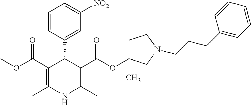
C1=CC(C2C(C(=O)OC)=C(C)NC(C)=C2C(=O)OC2(C)CCN(CCCC3=CC=CC=C3)C2)=CC([NO2])=C1
